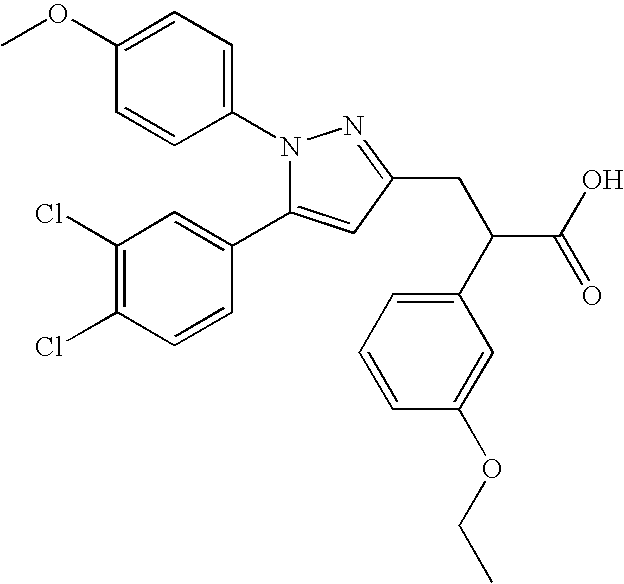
N1(C2=CC=C(OC)C=C2)C(C2=CC(Cl)=C(Cl)C=C2)=CC(CC(C2=CC=CC(OCC)=C2)C(=O)O)=N1
